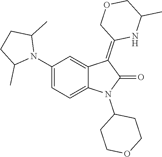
N1(C2=CC=C3C(=C2)C(=C2NC(C)COC2)C(=O)N3C2CCOCC2)C(C)CCC1C
